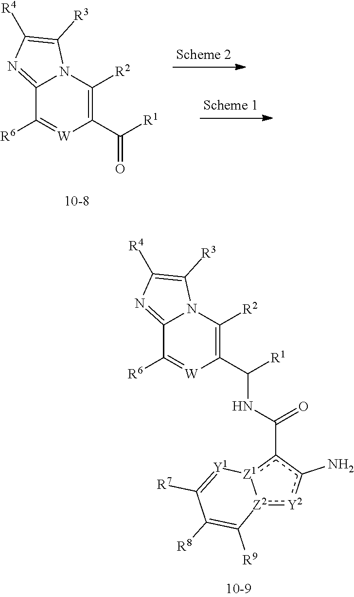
C12=NC([R4])=C([R3])N1C([R2])=C(C([R1])=O)[W]=C2[R6].C12=NC([R4])=C([R3])N1C([R2])=C(C([R1])NC(c1[Z1]3[Z2](:[Y2]c1N)C([R9])=C([R8])C([R7])=[Y1]3)=O)[W]=C2[R6]
